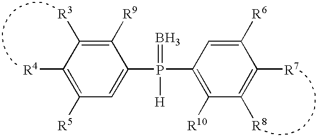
C1([R9])=C([R3])C([R4])=C([R5])C=C1P(C1=C([R10])C([R8])=C([R7])C([R6])=C1)(=B)[H]
